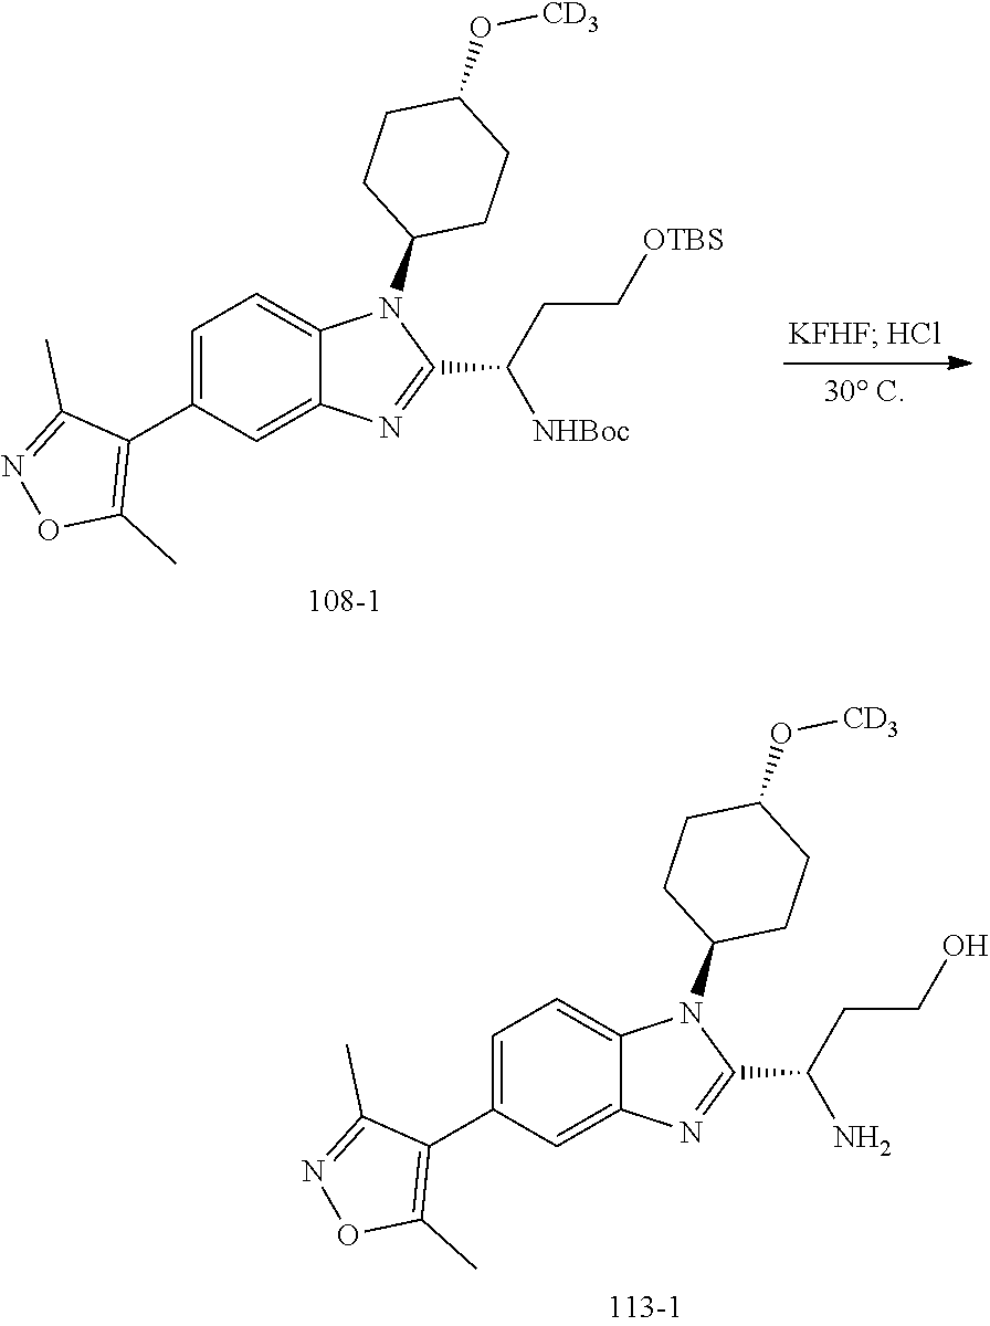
C1(C(N)CCO)=NC2=CC(C3=C(C)ON=C3C)=CC=C2N1C1CCC(O[CD3])CC1.C1(C([NHBoc])CC[OTBS])=NC2=CC(C3=C(C)ON=C3C)=CC=C2N1C1CCC(O[CD3])CC1
